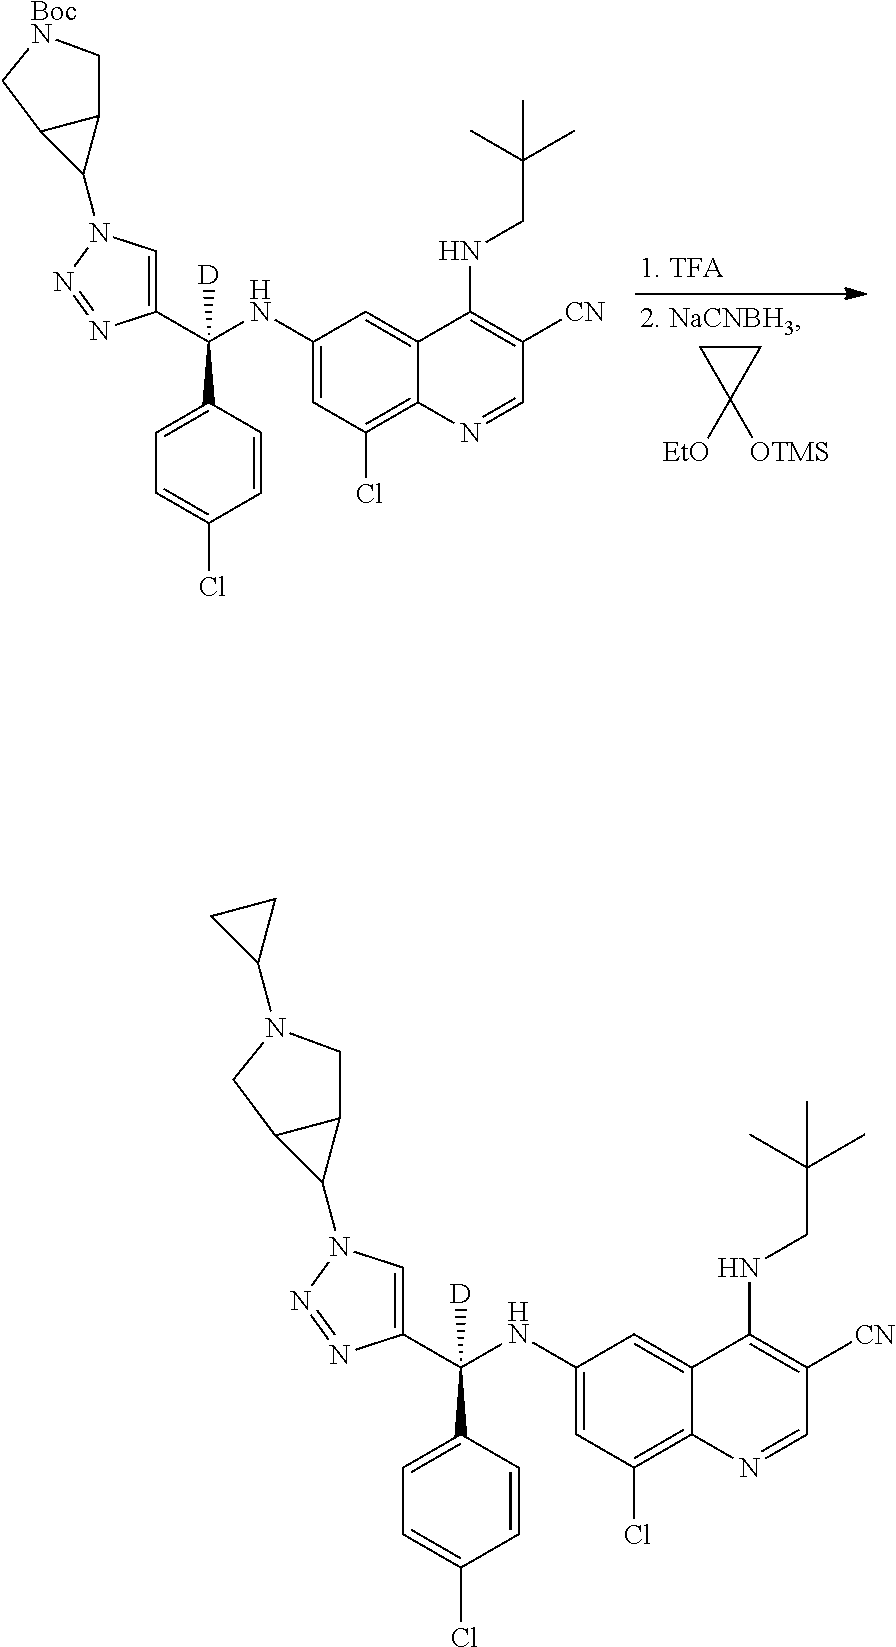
C1=C(C(NC2=CC(Cl)=C3C(=C2)C(NCC(C)(C)C)=C([CN])C=N3)(C2=CC=C(Cl)C=C2)[D])N=NN1C1C2C1CN(C1CC1)C2.C1=C(C(NC2=CC(Cl)=C3C(=C2)C(NCC(C)(C)C)=C([CN])C=N3)(C2=CC=C(Cl)C=C2)[D])N=NN1C1C2C1C[BocN]C2.C1CC1([EtO])[OTMS]
